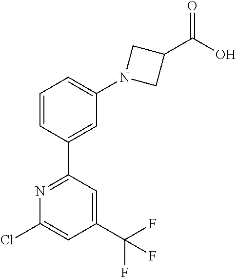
C1=CC(C2=NC(Cl)=CC(C(F)(F)F)=C2)=CC(N2CC(C(O)=O)C2)=C1
